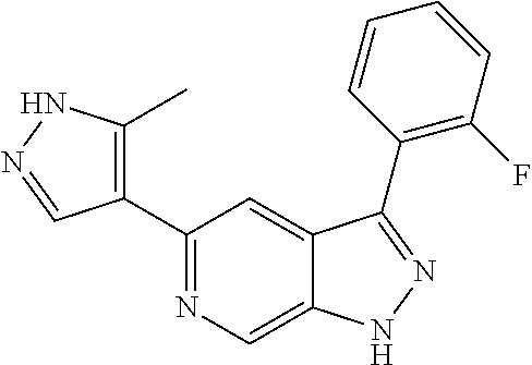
C1(C2=NC=C3C(=C2)C(C2=C(F)C=CC=C2)=NN3)=C(C)NN=C1
